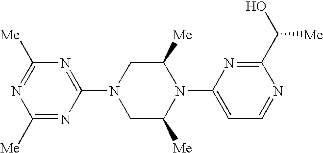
C1(N2CC([Me])N(C3=CC=NC(C(O)[Me])=N3)C([Me])C2)=NC([Me])=NC([Me])=N1
